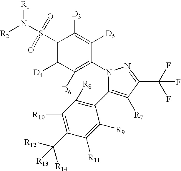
C1(S(N([R2])[R1])(=O)=O)=C([D4])C([D6])=C(N2C(C3=C([R8])C([R10])=C(C([R12])([R14])[R13])C([R11])=C3[R9])=C([R7])C(C(F)(F)F)=N2)C([D5])=C1[D3]
